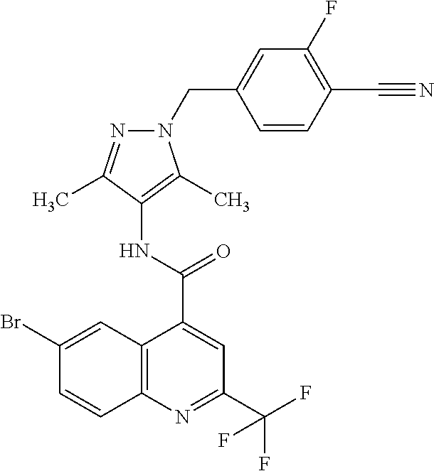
C12=C(N=C(C(F)(F)F)C=C1C(=O)NC1=C(C)N(CC3=CC(F)=C(C#N)C=C3)N=C1C)C=CC(Br)=C2
